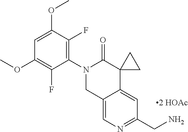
C12=CN=C(CN)C=C1C1(C(=O)N(C3=C(F)C(OC)=CC(OC)=C3F)C2)CC1.[2 HOAc]
